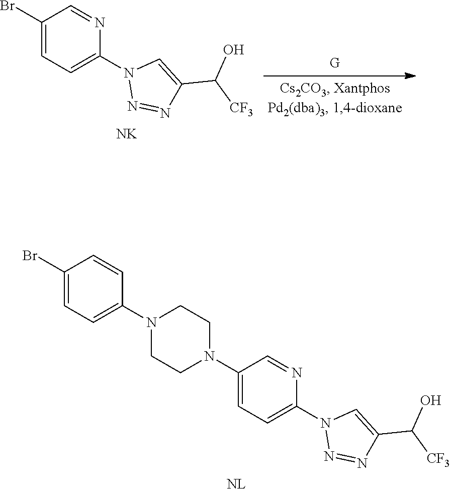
C1(N2CCN(C3=CC=C(Br)C=C3)CC2)=CC=C(N2N=NC(C([CF3])O)=C2)N=C1.[NL].C1(Br)=CC=C(N2N=NC(C([CF3])O)=C2)N=C1.[NK]
